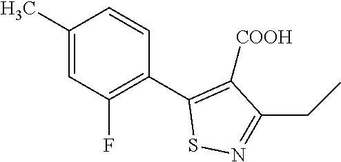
C1(C)=CC(F)=C(C2=C([COOH])C(CC)=NS2)C=C1
